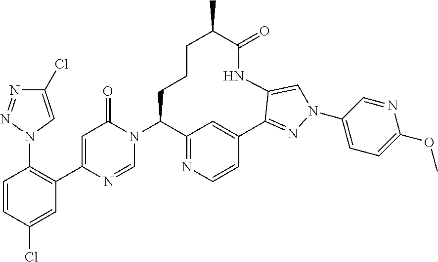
C1=CC(Cl)=CC(C2=CC(=O)N(C3C4=NC=CC(=C4)C4=NN(C5=CC=C(OC)N=C5)C=C4NC(=O)C(C)CCC3)C=N2)=C1N1C=C(Cl)N=N1
